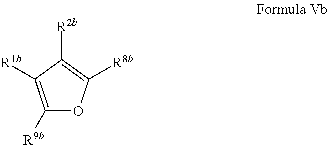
C1([R9b])=C([R1b])C([R2b])=C([R8b])O1
